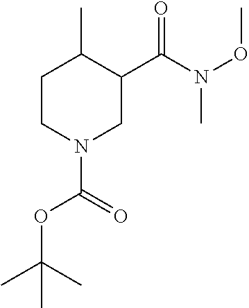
C1CN(C(OC(C)(C)C)=O)CC(C(N(OC)C)=O)C1C
